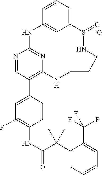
C12=CC=CC(=C1)NC1=NC(=C(C3=CC(F)=C(NC(=O)C(C4=CC=CC=C4C(F)(F)F)(C)C)C=C3)C=N1)NCCCNS2(=O)=O
